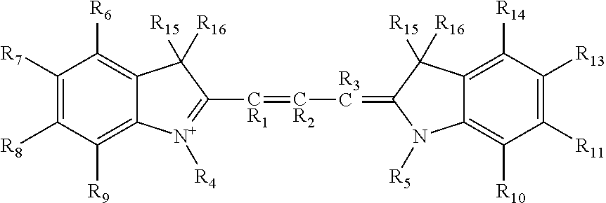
C1([R7])=C([R8])C([R9])=C2C(=C1[R6])C([R16])([R15])C([CR1]=[CR2][R3C]=C1N([R5])C3=C([R10])C([R11])=C([R13])C([R14])=C3C1([R15])[R16])=[N+]2[R4]
